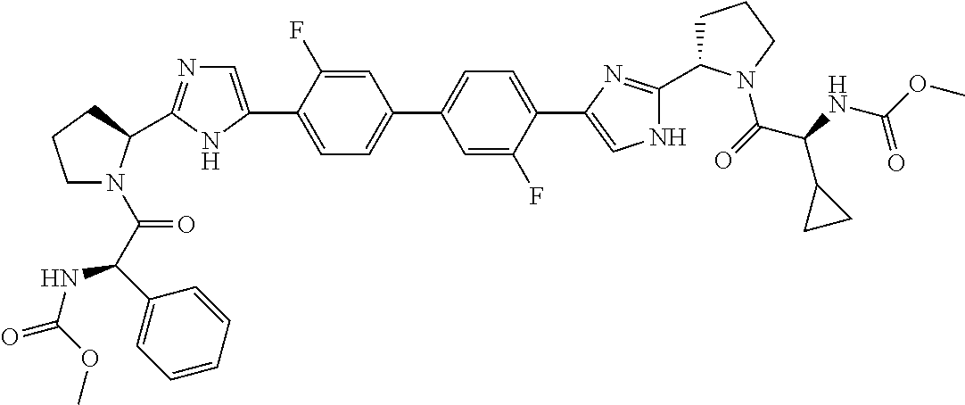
C1=C(F)C(C2=CN=C(C3N(C(C(C4=CC=CC=C4)NC(OC)=O)=O)CCC3)N2)=CC=C1C1=CC=C(C2=CNC(C3CCCN3C(C(NC(OC)=O)C3CC3)=O)=N2)C(F)=C1
